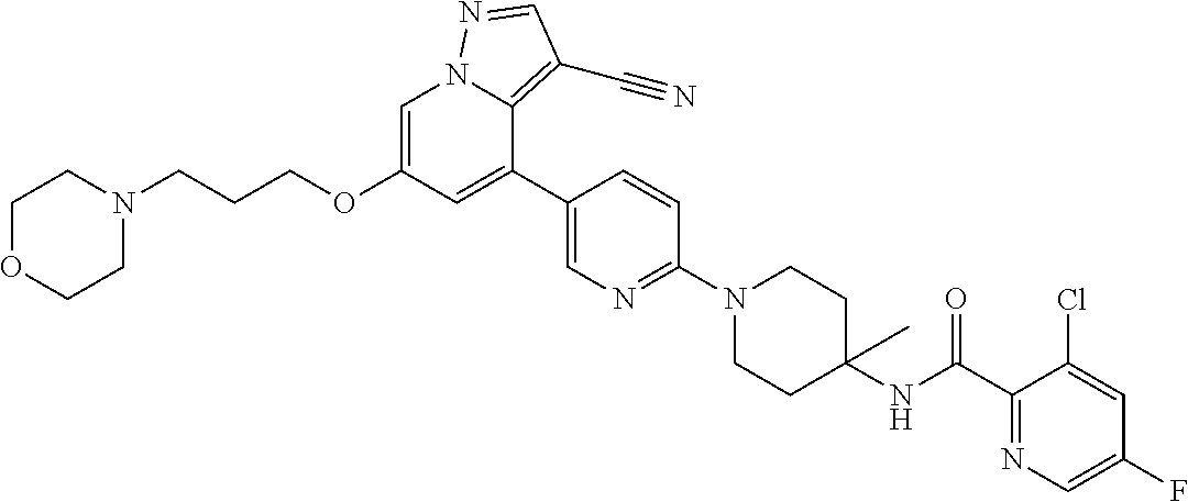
C1OCCN(CCCOC2=CN3C(=C(C#N)C=N3)C(C3=CN=C(N4CCC(NC(C5=NC=C(F)C=C5Cl)=O)(C)CC4)C=C3)=C2)C1
